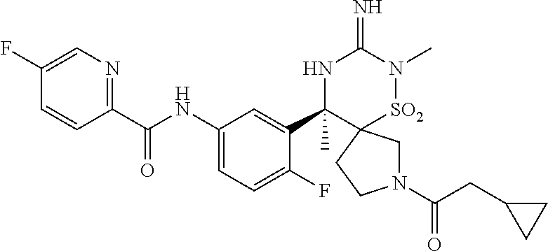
N1(C(CC2CC2)=O)CC2(CC1)[SO2]N(C)C(=N)NC2(C1=CC(NC(C2=NC=C(F)C=C2)=O)=CC=C1F)C
